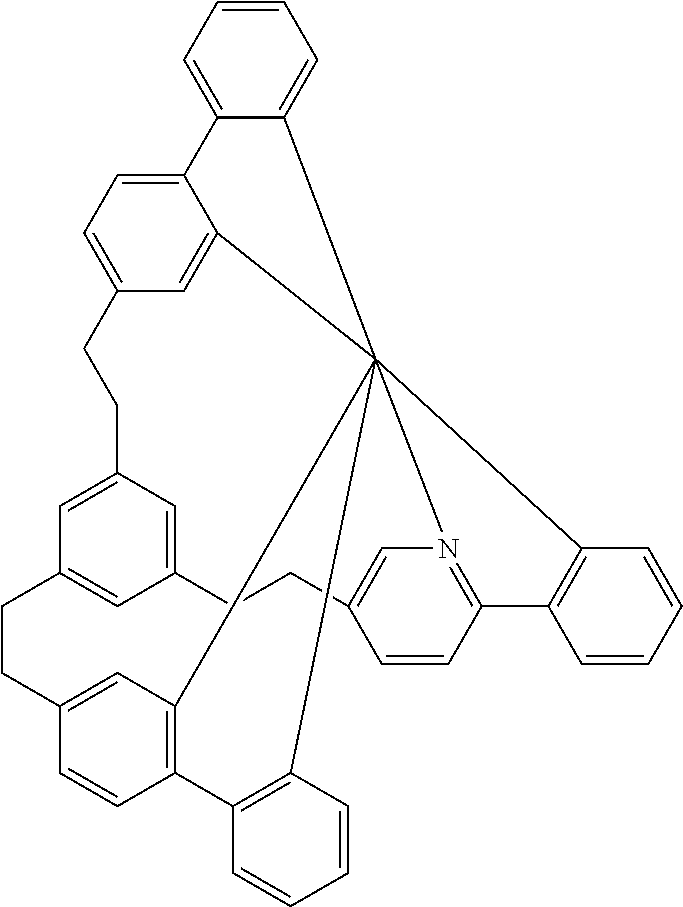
C1=C2C(=CC=C1)C1345C6=CC(=CC=C26)CCC2=CC(=CC(=C2)CCC2=CN1=C(C=C2)C1=C3C=CC=C1)CCC1=CC4=C(C=C1)C1=C5C=CC=C1
